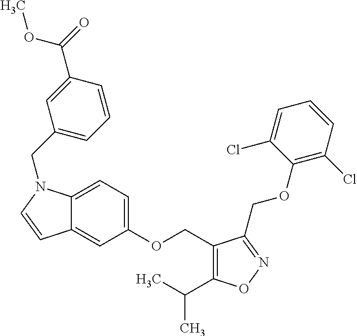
C12=CC=C(OCC3=C(C(C)C)ON=C3COC3=C(Cl)C=CC=C3Cl)C=C1C=CN2CC1=CC=CC(C(=O)OC)=C1
